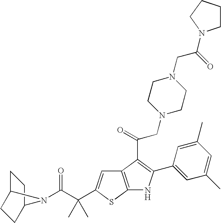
C12=C(SC(C(C(=O)N3C4CCC3CC4)(C)C)=C1)NC(C1=CC(C)=CC(C)=C1)=C2C(=O)CN1CCN(CC(=O)N2CCCC2)CC1
